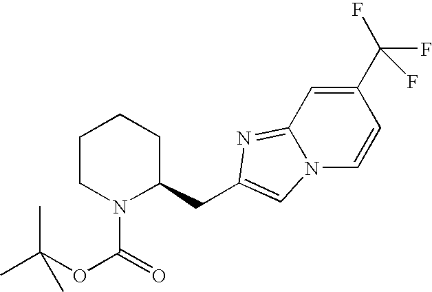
C1CN(C(=O)OC(C)(C)C)C(CC2=CN3C(=N2)C=C(C(F)(F)F)C=C3)CC1
